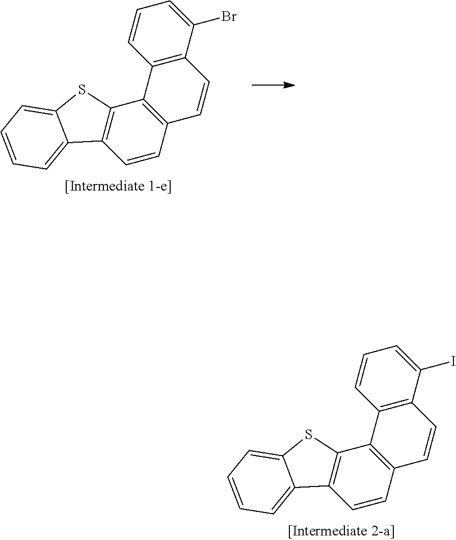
C12=C(C(Br)=CC=C1)C=CC1=C2C2=C(C=C1)C1=CC=CC=C1S2.C12=C(C(I)=CC=C1)C=CC1=C2C2=C(C=C1)C1=CC=CC=C1S2
